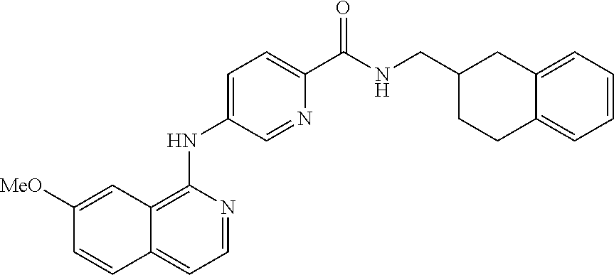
C1=NC(NC2=CC=C(C(NCC3CCC4=CC=CC=C4C3)=O)N=C2)=C2C(=C1)C=CC([MeO])=C2
